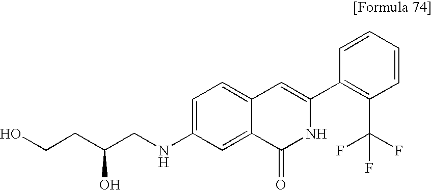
C1=CC=CC(C2=CC3=CC=C(NCC(CCO)O)C=C3C(=O)N2)=C1C(F)(F)F
